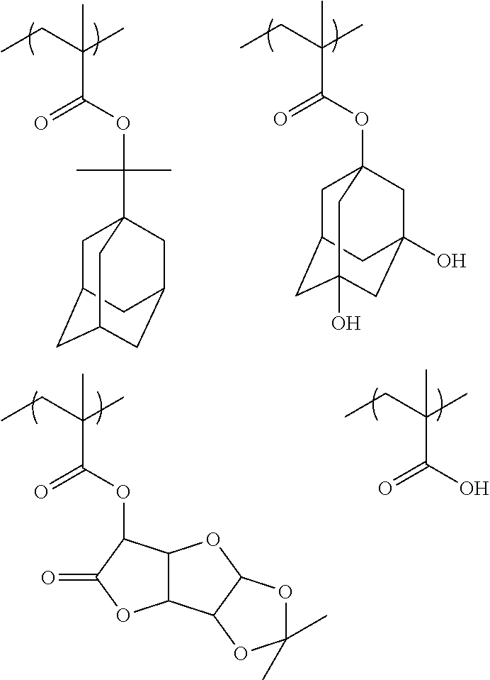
CCC(C)(C(OC12CC3CC(O)(CC(O)(C1)C3)C2)=O)C.CCC(C)(C(=O)OC(C12CC3CC(CC(C1)C3)C2)(C)C)C.CCC(C)(C(O)=O)C.CCC(C)(C)C(=O)OC1C2C(OC1=O)C1C(O2)OC(C)(C)O1
